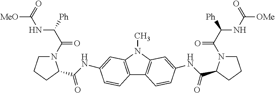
C12=C(N(C)C3=C1C=CC(NC(C1N(C(C([Ph])NC([OMe])=O)=O)CCC1)=O)=C3)C=C(NC(C1N(C(C([Ph])NC([MeO])=O)=O)CCC1)=O)C=C2
